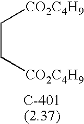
C(C[CO2C4H9])[CO2C4H9]
